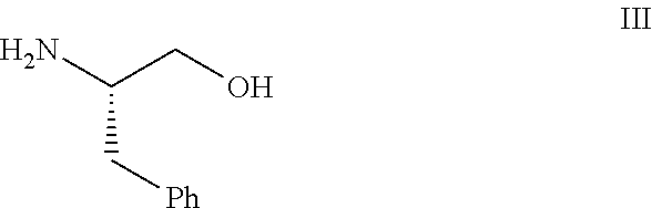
NC(CO)C[Ph]
